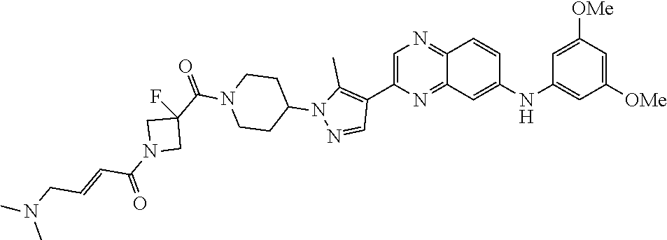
C1=C(C2=C(C)N(C3CCN(C(C4(F)CN(C(=O)C=CCN(C)C)C4)=O)CC3)N=C2)N=C2C(=N1)C=CC(NC1=CC([OMe])=CC([OMe])=C1)=C2
